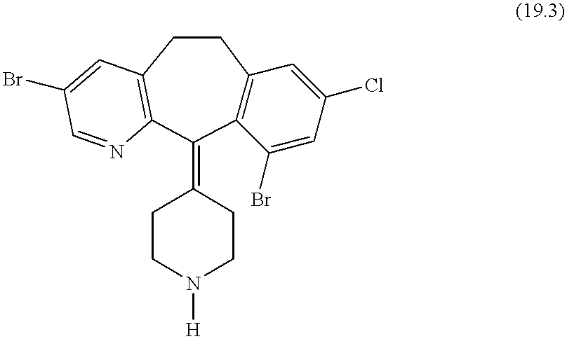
C12=C(CCC3=C(C1=C1CCN([H])CC1)N=CC(Br)=C3)C=C(Cl)C=C2Br
